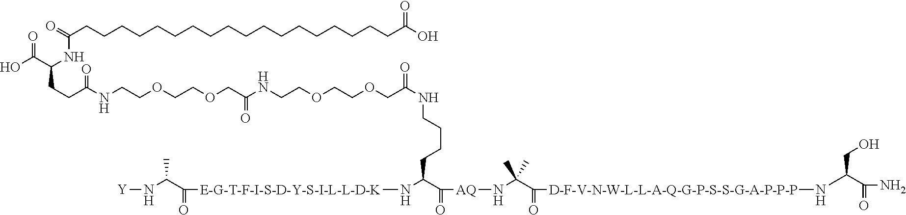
C(CCCCNC(COCCOCCNC(COCCOCCNC(CCC(C(O)=O)NC(CCCCCCCCCCCCCCCCCCC(O)=O)=O)=O)=O)=O)(C([AQ]NC(C(=O)[D-F-V-N-W-L-L-A-Q-G-P-S-S-G-A-P-P-P]NC(C(=O)N)CO)(C)C)=O)N[E-G-T-F-I-S-D-Y-S-I-L-L-D-K]C(C(C)N[Y])=O
